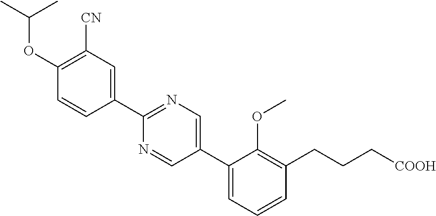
C1([CN])=C(OC(C)C)C=CC(C2=NC=C(C3=CC=CC(CCC[COOH])=C3OC)C=N2)=C1
